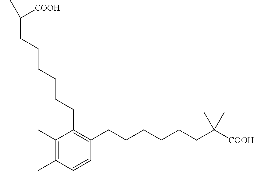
C1=CC(C)=C(C)C(CCCCCCC(C)(C)[COOH])=C1CCCCCCC(C)(C)[COOH]
